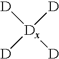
[D][Dx]([D])([D])[D]
